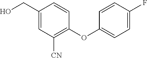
C1(CO)=CC([CN])=C(OC2=CC=C(F)C=C2)C=C1
